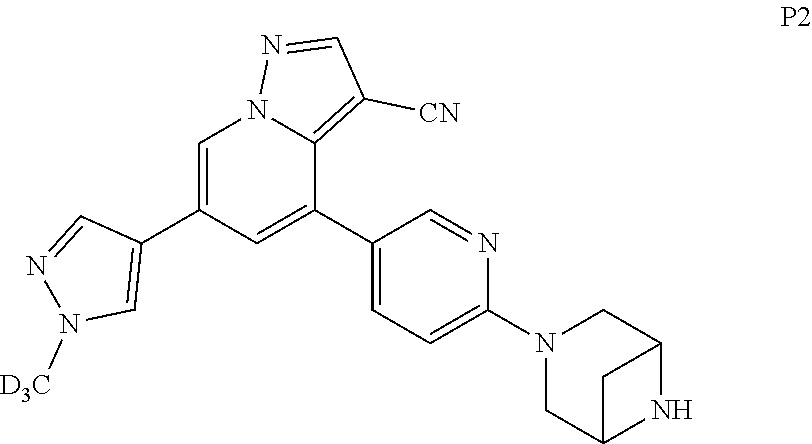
C1(C2=CC(C3=CN([D3C])N=C3)=CN3C2=C([CN])C=N3)=CC=C(N2CC3NC(C2)C3)N=C1
